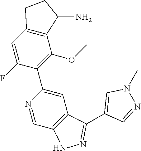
C12=C(C=C(F)C(C3=CC4=C(C=N3)NN=C4C3=CN(C)N=C3)=C1OC)CCC2N
